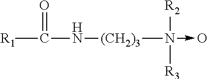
N(->O)([R2])([R3])[(CH2)3]NC([R1])=O
